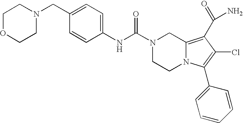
C1(CN2CCOCC2)=CC=C(NC(=O)N2CCN3C(=C(C(N)=O)C(Cl)=C3C3=CC=CC=C3)C2)C=C1
